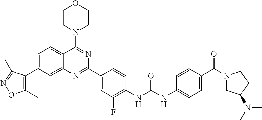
C1=C(C2=C(C)ON=C2C)C=C2C(=C1)C(N1CCOCC1)=NC(C1=CC(F)=C(NC(NC3=CC=C(C(N4CC(N(C)C)CC4)=O)C=C3)=O)C=C1)=N2
